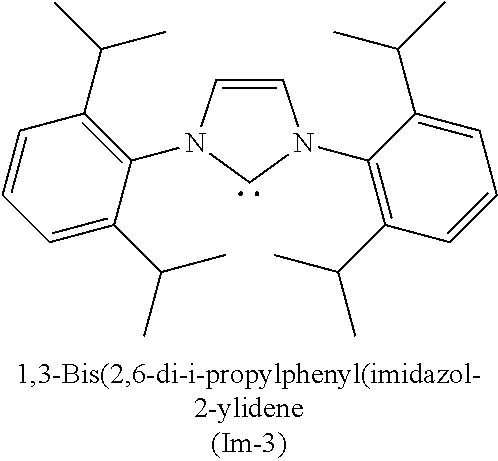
C1=CN(C2=C(C(C)C)C=CC=C2C(C)C)CN1C1=C(C(C)C)C=CC=C1C(C)C
